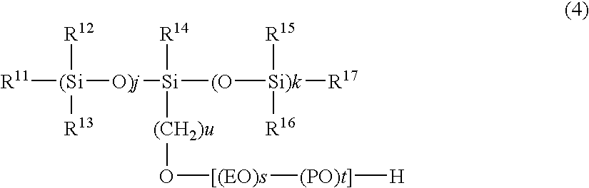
[R11][(Si]([O)j][Si]([(O][Si)k]([R17])([R15])[R16])([R14])[(CH2)u]O[[(EO)s][(PO)t]][H])([R13])[R12]
